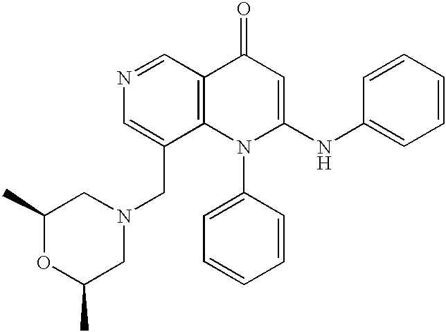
N1=CC2=C(C(CN3CC(C)OC(C)C3)=C1)N(C1=CC=CC=C1)C(NC1=CC=CC=C1)=CC2=O
